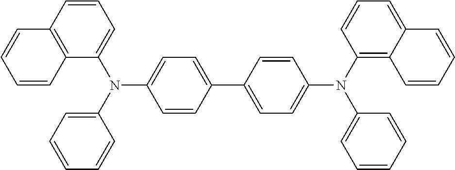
C1=C(N(C2=CC=CC=C2)C2=CC=CC3=C2C=CC=C3)C=CC(C2=CC=C(N(C3=C4C(=CC=C3)C=CC=C4)C3=CC=CC=C3)C=C2)=C1
